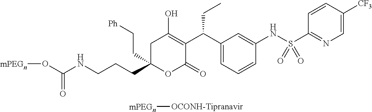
C1C(CCCNC(O[mPEGn])=O)(CC[Ph])OC(=O)C(C(C2=CC=CC(NS(C3=NC=C([CF3])C=C3)(=O)=O)=C2)CC)=C1O.[mPEGn][OCONH-Tipranavir]
